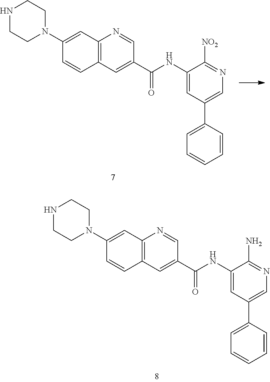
C1(N2CCNCC2)=CC2=C(C=C1)C=C(C(=O)NC1=CC(C3=CC=CC=C3)=CN=C1[NO2])C=N2.C1(N2CCNCC2)=CC2=C(C=C1)C=C(C(=O)NC1=CC(C3=CC=CC=C3)=CN=C1N)C=N2
